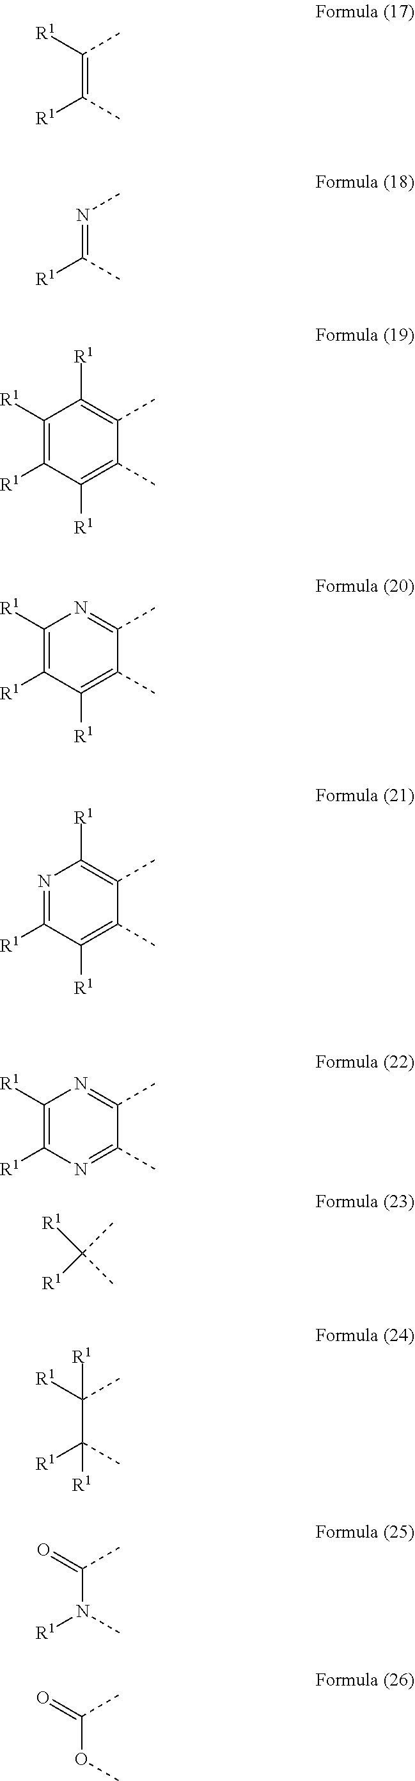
[R1]C(=C([R1])C)C.[R1]C(=NC)C.C1([R1])=C([R1])C([R1])=C(C)C(C)=C1[R1].C1([R1])=C([R1])C([R1])=C(C)C(C)=N1.N1=C([R1])C([R1])=C(C)C(C)=C1[R1].C1([R1])=C([R1])N=C(C)C(C)=N1.[R1]C([R1])(C)C.[R1]C(C([R1])(C)[R1])(C)[R1].[R1]N(C(=O)C)C.O(C(=O)C)C
